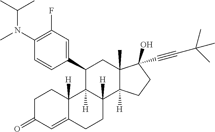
C1C(=O)C=C2C([H])(C1)C1([H])C([H])(CC2)C2([H])C(C)(CC1C1=CC(F)=C(N(C(C)C)C)C=C1)C(O)(C#CC(C)(C)C)CC2
